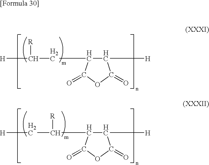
[H]C([R])CC1C([H])C(=O)OC1=O.[H]CC(C1C([H])C(=O)OC1=O)[R]
